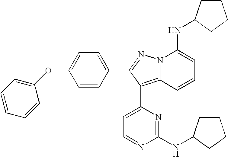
C1=CC(C2=NN3C(=C2C2=CC=NC(NC4CCCC4)=N2)C=CC=C3NC2CCCC2)=CC=C1OC1=CC=CC=C1
